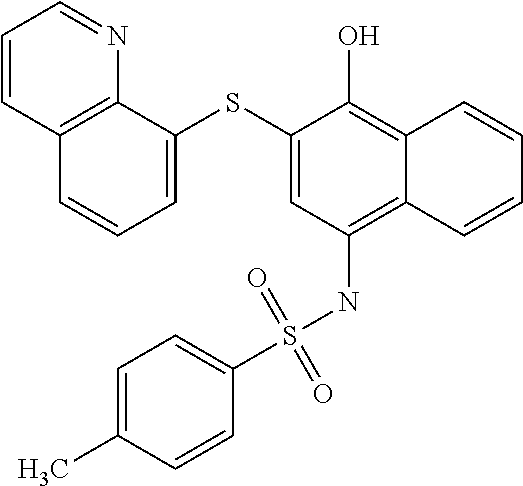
C12=C(NS(C3=CC=C(C)C=C3)(=O)=O)C=C(SC3=CC=CC4=C3N=CC=C4)C(O)=C1C=CC=C2
